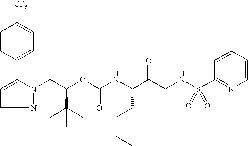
C(OC(NC(C(CNS(C1=NC=CC=C1)(=O)=O)=O)CCCC)=O)(C(C)(C)C)CN1N=CC=C1C1=CC=C([CF3])C=C1
